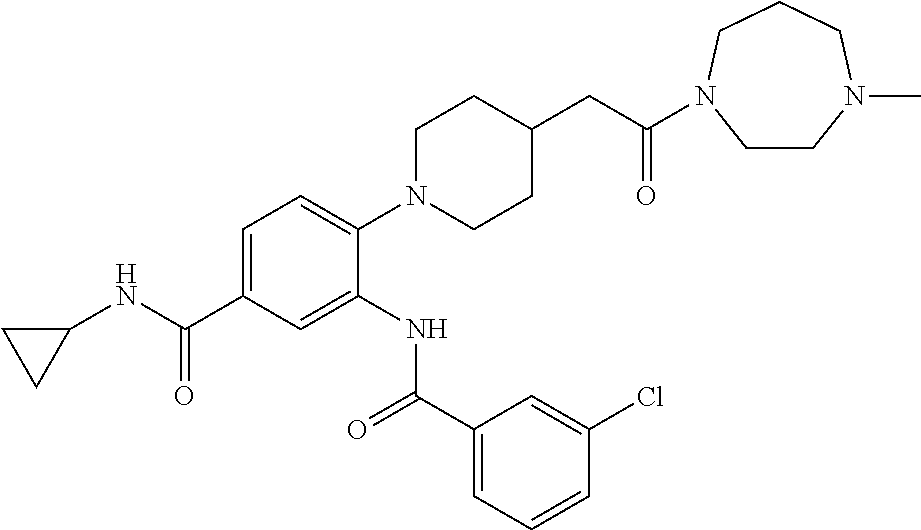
C1=C(C(NC2CC2)=O)C=C(NC(C2=CC=CC(Cl)=C2)=O)C(N2CCC(CC(=O)N3CCN(C)CCC3)CC2)=C1
